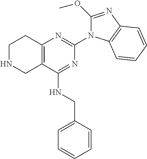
C12=C(C(NCC3=CC=CC=C3)=NC(N3C(OC)=NC4=C3C=CC=C4)=N1)CNCC2
